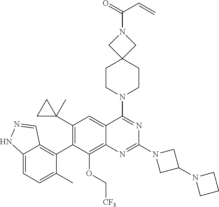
C12=CC=C(C)C(C3=C(C4(C)CC4)C=C4C(=C3OC[CF3])N=C(N3CC(N5CCC5)C3)N=C4N3CCC4(CC3)CN(C(C=C)=O)C4)=C1C=NN2
